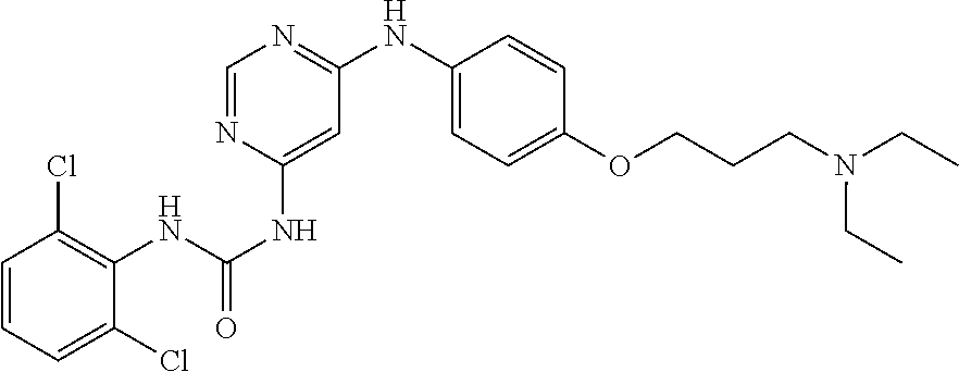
C1=CC=C(Cl)C(NC(=O)NC2=CC(NC3=CC=C(OCCCN(CC)CC)C=C3)=NC=N2)=C1Cl
